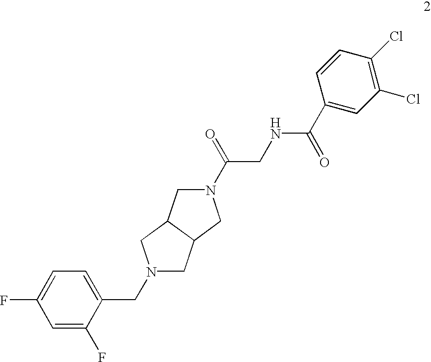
C1C2C(CN1CC1=CC=C(F)C=C1F)CN(C(CNC(C1=CC(Cl)=C(Cl)C=C1)=O)=O)C2
